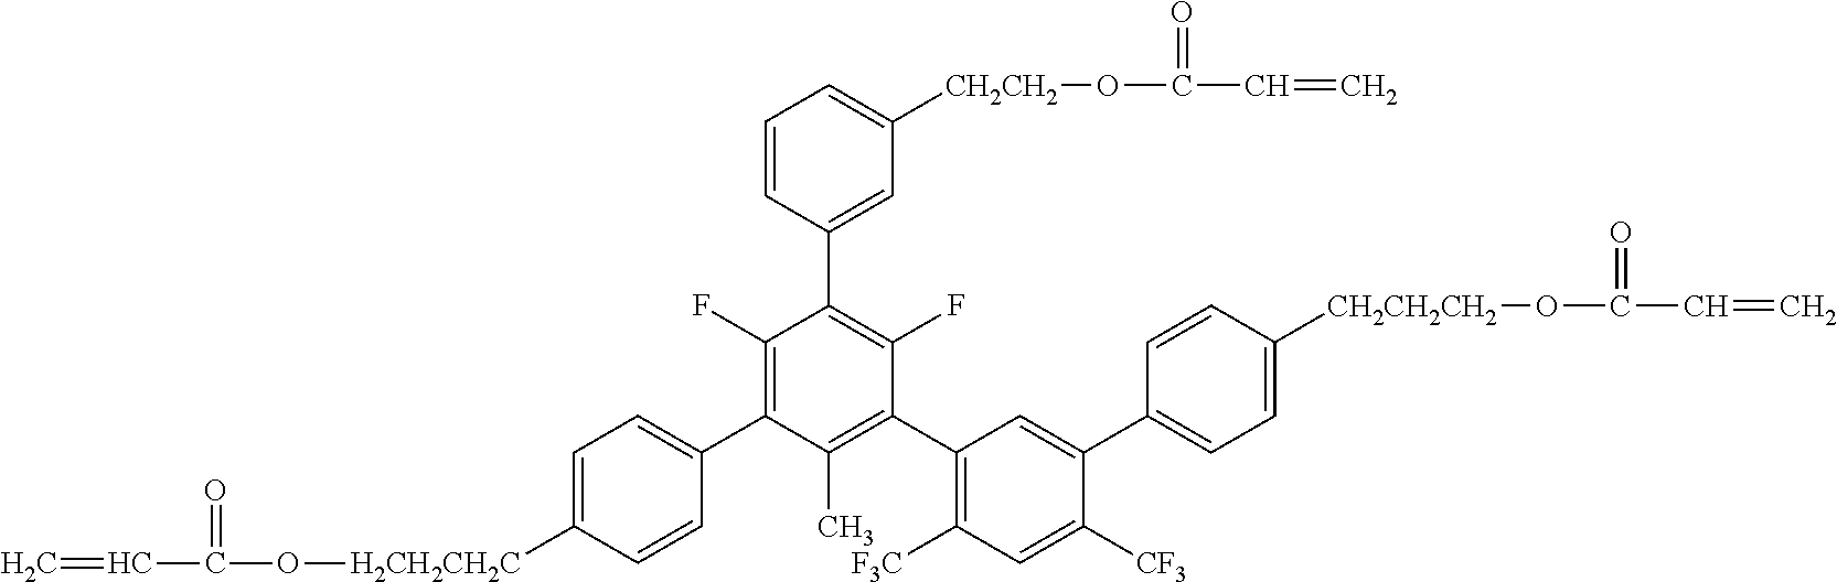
C1=CC(C2=C(F)C(C3=C([F3C])C=C([CF3])C(C4=CC=C([CH2CH2CH2]OC(C=C)=O)C=C4)=C3)=C(C)C(C3=CC=C([H2CH2CH2C]OC(C=C)=O)C=C3)=C2F)=CC([CH2CH2]OC(C=C)=O)=C1
